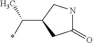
C1(=O)NCC(C(C)*)C1
